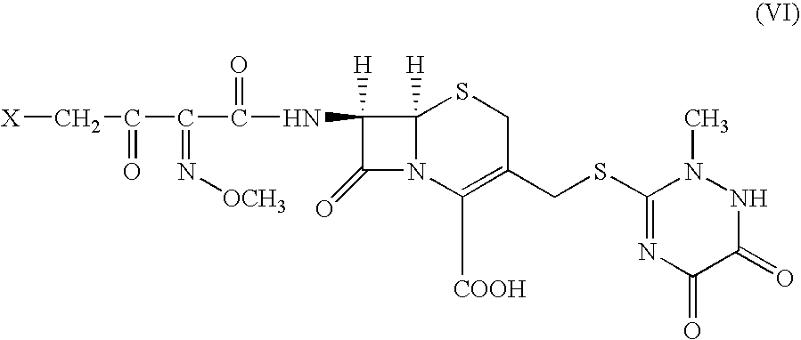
[X]CC(C(C(NC1([H])C(=O)N2C1([H])SCC(CSC1=NC(=O)C(=O)NN1C)=C2[COOH])=O)=N[OCH3])=O
